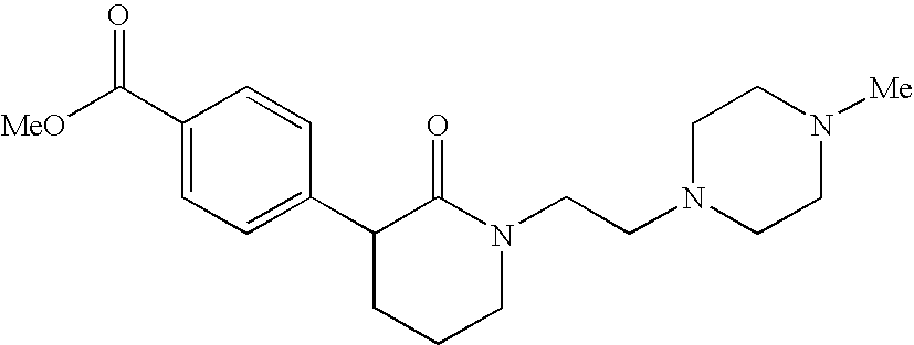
[MeO]C(C1=CC=C(C2CCCN(CCN3CCN([Me])CC3)C2=O)C=C1)=O
